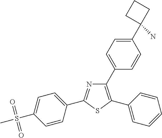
N1=C(C2=CC=C(S(C)(=O)=O)C=C2)SC(C2=CC=CC=C2)=C1C1=CC=C(C2(N)CCC2)C=C1
